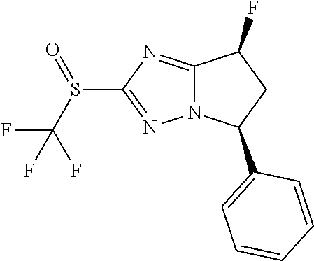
S(C1=NN2C(=N1)C(F)CC2C1=CC=CC=C1)(C(F)(F)F)=O
